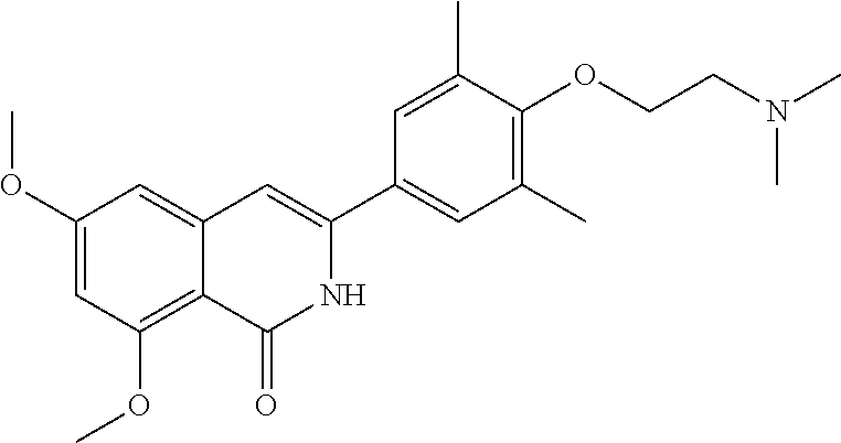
C1(OC)=CC(OC)=C2C(=C1)C=C(C1=CC(C)=C(OCCN(C)C)C(C)=C1)NC2=O
